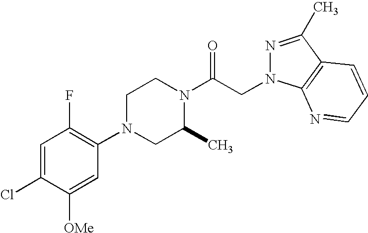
C1=C(Cl)C([OMe])=CC(N2CC(C)N(C(CN3N=C(C)C4=C3N=CC=C4)=O)CC2)=C1F
